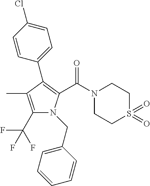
C1(C(F)(F)F)=C(C)C(C2=CC=C(Cl)C=C2)=C(C(N2CCS(=O)(=O)CC2)=O)N1CC1=CC=CC=C1
